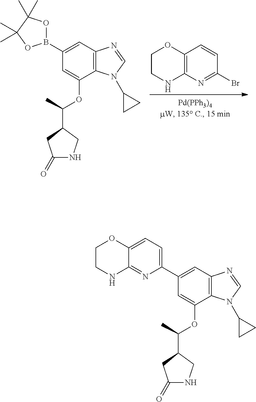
C12=C(N=C(Br)C=C1)NCCO2.C1=C(OC(C)C2CC(=O)NC2)C2=C(C=C1B1OC(C)(C)C(C)(C)O1)N=CN2C1CC1.C1(C2=CC=C3C(=N2)NCCO3)=CC2=C(C(OC(C)C3CC(=O)NC3)=C1)N(C1CC1)C=N2
